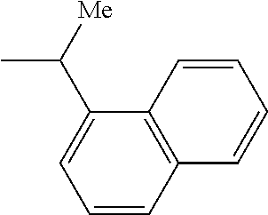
C1=CC2=C(C(C([Me])C)=C1)C=CC=C2
